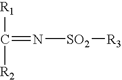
C(=N[SO2][R3])([R1])[R2]
